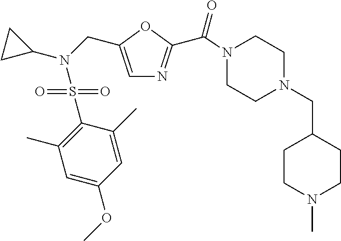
C1=C(CN(C2CC2)S(C2=C(C)C=C(OC)C=C2C)(=O)=O)OC(C(N2CCN(CC3CCN(C)CC3)CC2)=O)=N1
